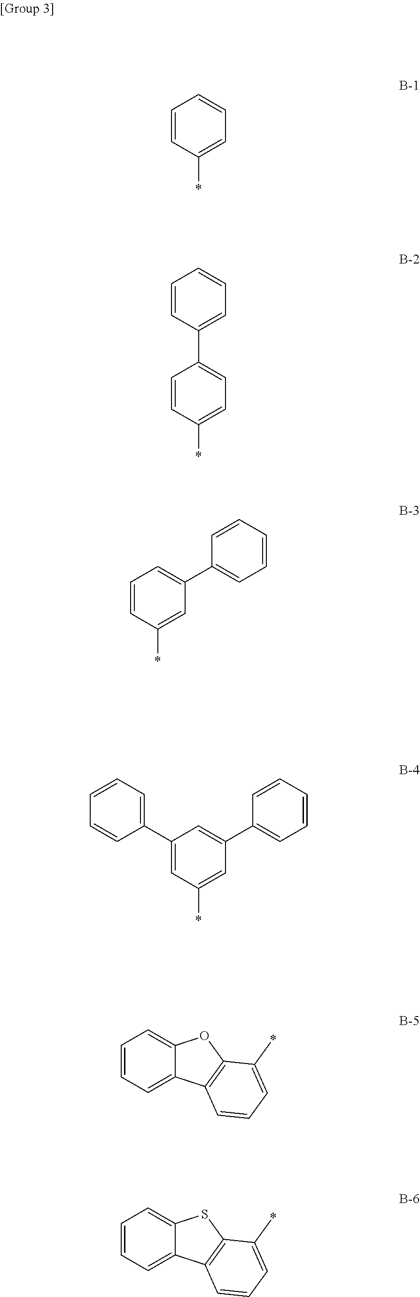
C1=CC(*)=CC=C1.C1=CC(C2=CC=C(*)C=C2)=CC=C1.C1=CC(*)=CC(C2=CC=CC=C2)=C1.C1(C2=CC=CC=C2)=CC(*)=CC(C2=CC=CC=C2)=C1.C12=CC=CC=C1C1=C(O2)C(*)=CC=C1.C12=CC=CC=C1C1=C(S2)C(*)=CC=C1
